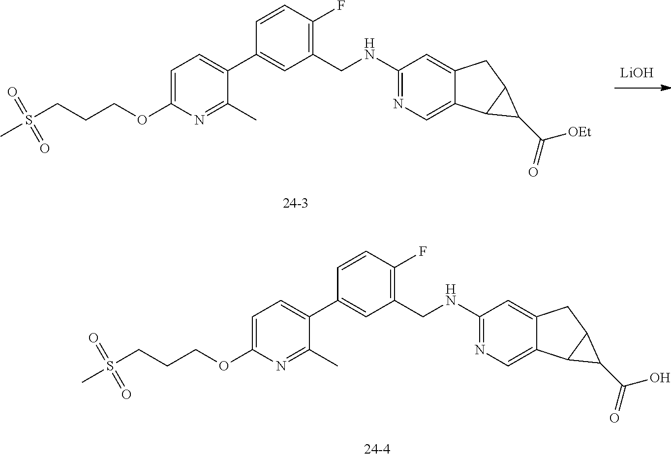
C1=C(OCCCS(C)(=O)=O)N=C(C)C(C2=CC(CNC3=NC=C4C(=C3)CC3C4C3C(=O)[OEt])=C(F)C=C2)=C1.[LiOH].C1=C(OCCCS(C)(=O)=O)N=C(C)C(C2=CC(CNC3=NC=C4C(=C3)CC3C4C3C(=O)O)=C(F)C=C2)=C1
